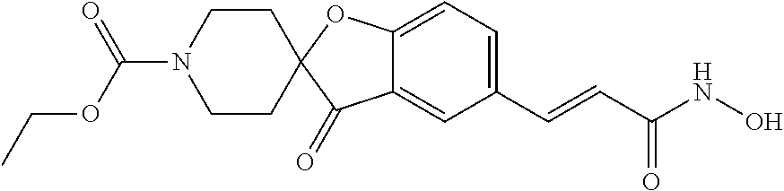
C12=CC=C(C=CC(NO)=O)C=C1C(=O)C1(O2)CCN(C(OCC)=O)CC1
